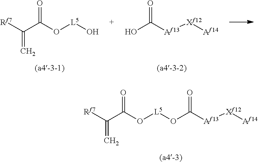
[Rf7]C(C(O[L5]O)=O)=C.OC([Af13][Xf12][Af14])=O.O(C([Af13][Xf12][Af14])=O)[L5]OC(C(=C)[Rf7])=O
